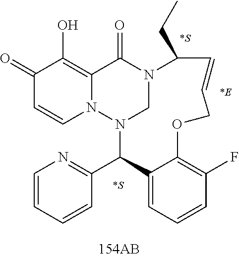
C1(=O)C=CN2C(=C1O)C(=O)N1CN2C(C2=NC=CC=C2)C2=CC=CC(F)=C2OCC=CC1CC.[*S].[*S].[*E]
